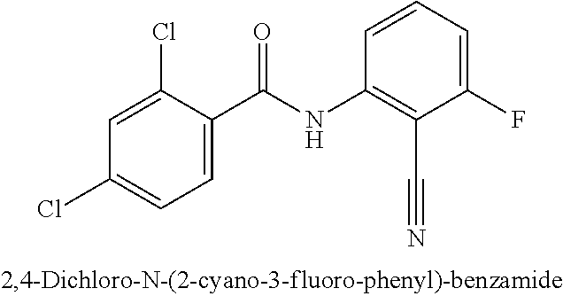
C1(Cl)=CC(Cl)=CC=C1C(NC1=C(C#N)C(F)=CC=C1)=O
